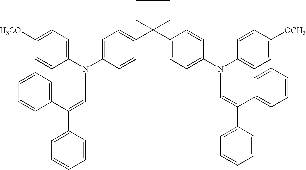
C1([H3CO])=CC=C(N(C2=CC=C(C3(C4=CC=C(N(C5=CC=C([OCH3])C=C5)C=C(C5=CC=CC=C5)C5=CC=CC=C5)C=C4)CCCC3)C=C2)C=C(C2=CC=CC=C2)C2=CC=CC=C2)C=C1
